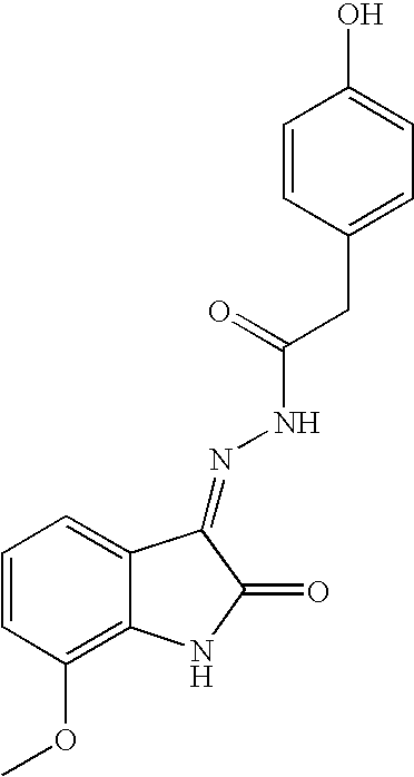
C1=CC(OC)=C2C(=C1)C(=NNC(CC1=CC=C(O)C=C1)=O)C(=O)N2
